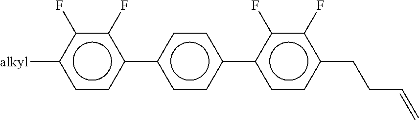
c1cc(-c2ccc(-c3ccc(CCC=C)c(F)c3F)cc2)c(F)c(F)c1[alkyl]
